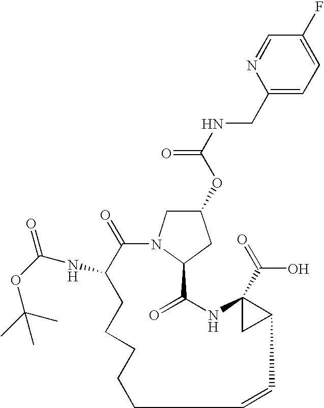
N(C(OC1CN2C(C1)C(=O)NC1(C(=O)O)CC1C=CCCCCCC(NC(OC(C)(C)C)=O)C2=O)=O)CC1=CC=C(F)C=N1
